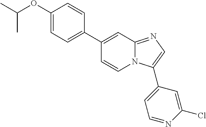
C1(C2=CC=C(OC(C)C)C=C2)=CC2=NC=C(C3=CC=NC(Cl)=C3)N2C=C1
